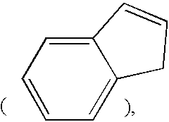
C1=C2C=CCC2=CC=C1
